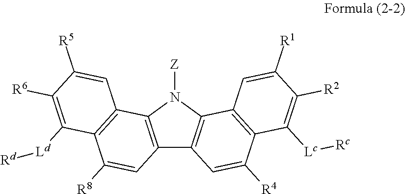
C12=C(N([Z])C3=C1C=C([R4])C1=C3C=C([R1])C([R2])=C1[Lc][Rc])C1=C(C([R8])=C2)C([Ld][Rd])=C([R6])C([R5])=C1
